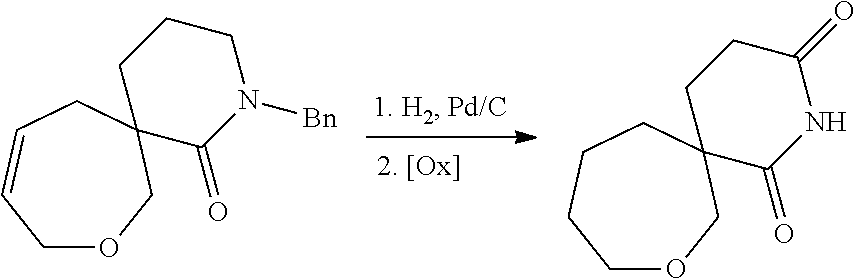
C1CCN([Bn])C(=O)C12COCC=CC2.C1CC(=O)NC(=O)C12COCCCC2
